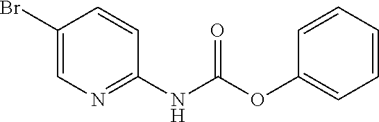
C1(Br)=CN=C(NC(OC2=CC=CC=C2)=O)C=C1
